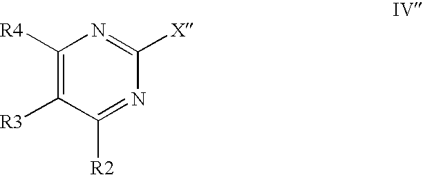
C1([R4])=C([R3])C([R2])=NC([X])=N1
